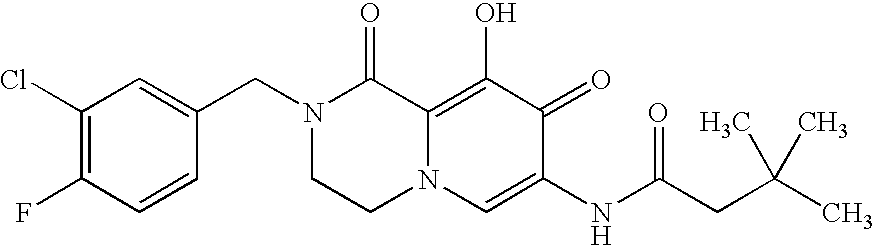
C1=C(CN2CCN3C(=C(O)C(=O)C(NC(CC(C)(C)C)=O)=C3)C2=O)C=CC(F)=C1Cl
